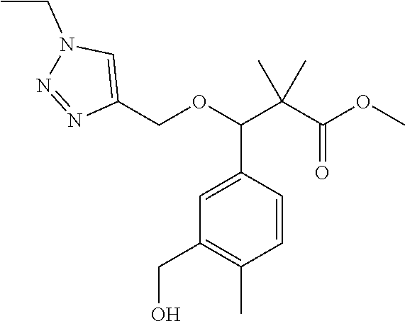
C(C1=C(C)C=CC(C(OCC2=CN(CC)N=N2)C(C(OC)=O)(C)C)=C1)O
